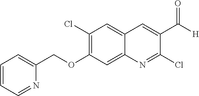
C1=CC=NC(COC2=C(Cl)C=C3C(=C2)N=C(Cl)C(C([H])=O)=C3)=C1
